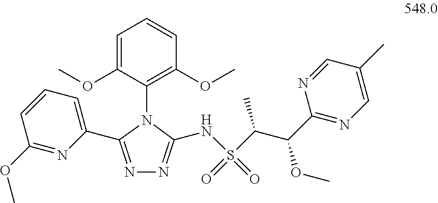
N1(C2=C(OC)C=CC=C2OC)C(C2=CC=CC(OC)=N2)=NN=C1NS(=O)(C(C(C1=NC=C(C)C=N1)OC)C)=O
